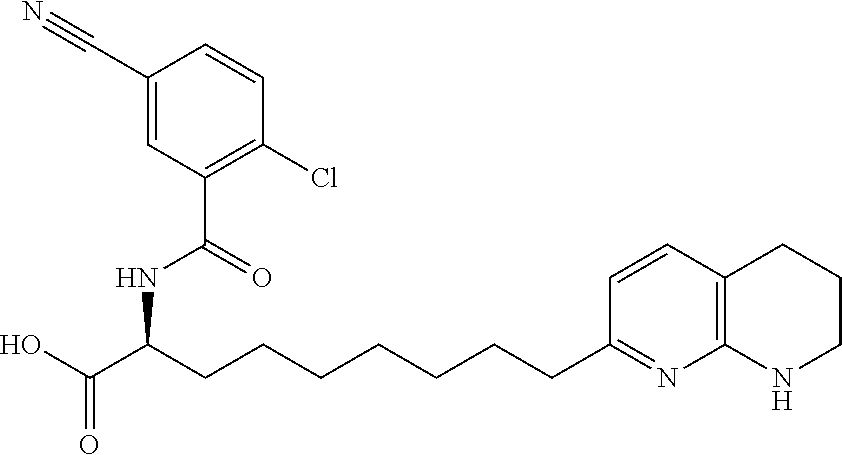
C(CCCCCCCC1=NC2=C(C=C1)CCCN2)(C(O)=O)NC(C1=C(Cl)C=CC(C#N)=C1)=O
